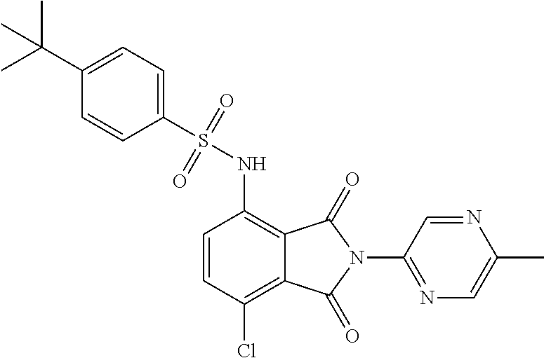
C1(S(NC2=C3C(=C(Cl)C=C2)C(=O)N(C2=NC=C(C)N=C2)C3=O)(=O)=O)=CC=C(C(C)(C)C)C=C1
